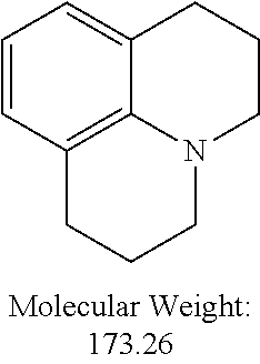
C1=CC2=C3C(=C1)CCCN3CCC2
